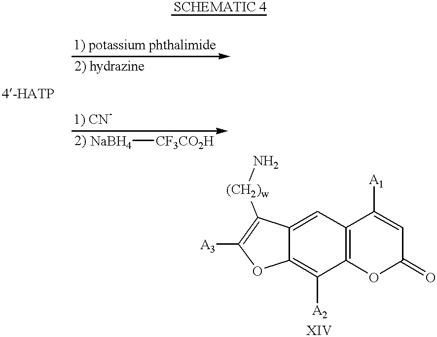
C1([A2])=C2C(=CC3=C1OC(=O)C=C3[A1])C([(CH2)w]N)=C([A3])O2.[SCHEMATIC 4].[NaBH4][CF3CO2H]
